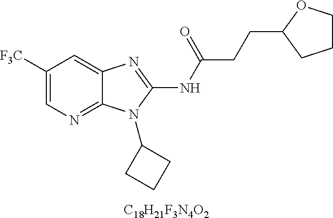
[C18H21F3N4O2].C1([F3C])=CN=C2C(=C1)N=C(NC(CCC1OCCC1)=O)N2C1CCC1
